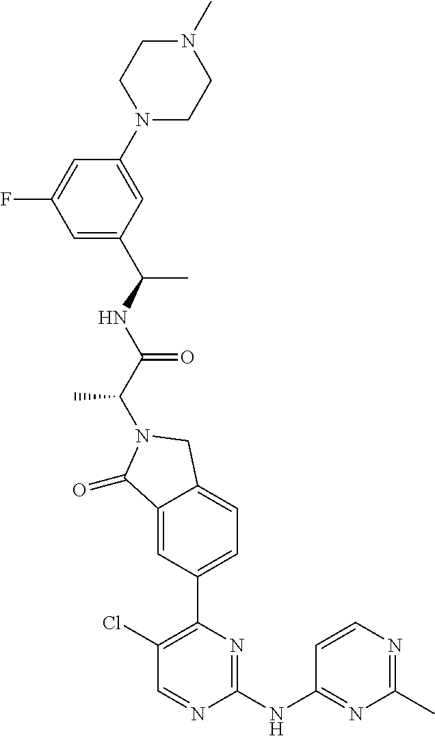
C1(=O)C2=CC(C3=C(Cl)C=NC(NC4=NC(C)=NC=C4)=N3)=CC=C2CN1C(C(=O)NC(C1=CC(F)=CC(N2CCN(C)CC2)=C1)C)C
